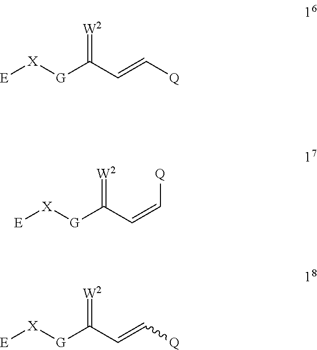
[E][X][G]C(C=C[Q])=[W2].[E][X][G]C(C=C[Q])=[W2].[E][X][G]C(C=C[Q])=[W2]
